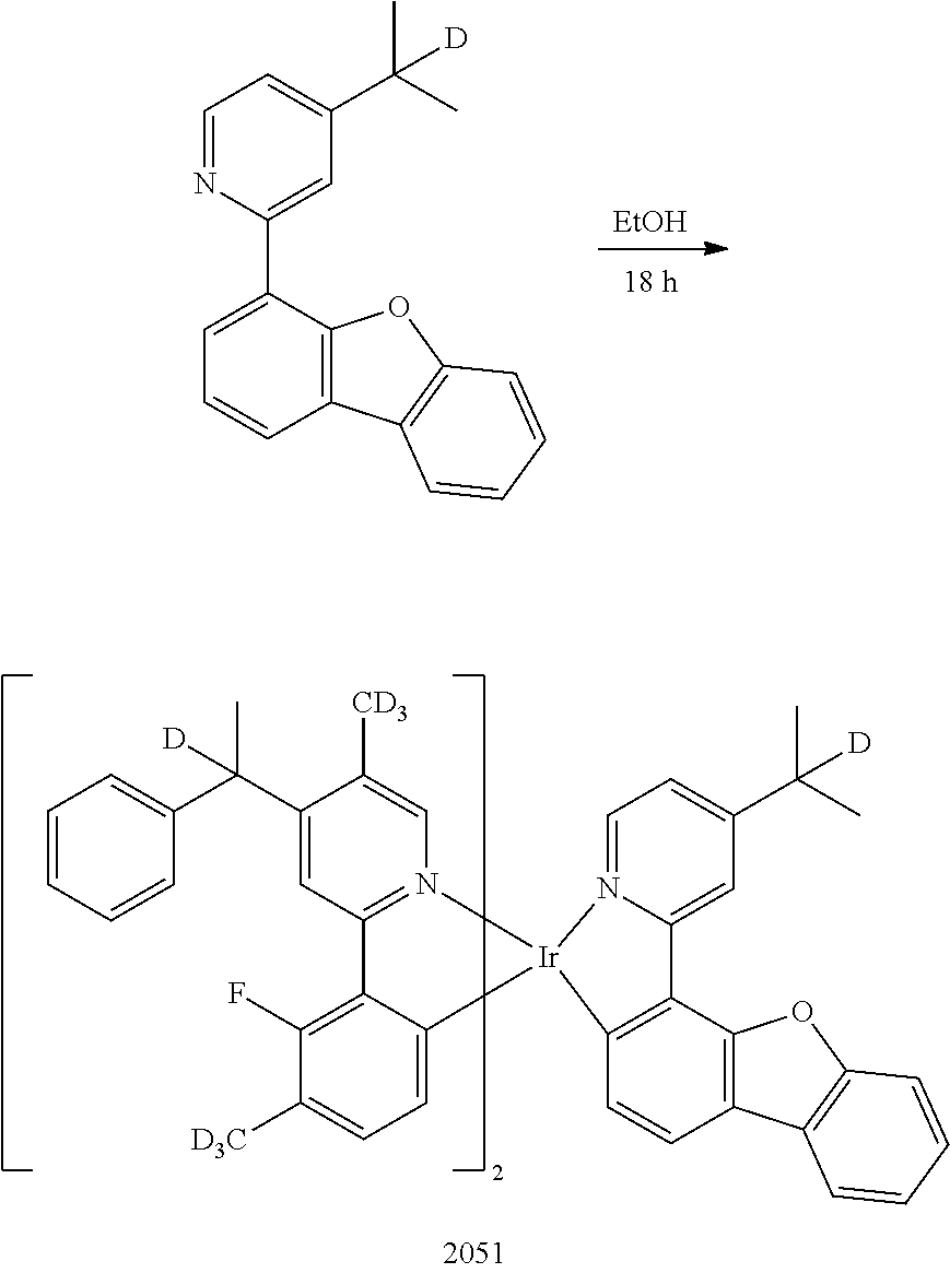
C1(C(C2=CC=CC=C2)([D])C)=CC2=N(C=C1[CD3])[Ir]1(C3=CC=C([D3C])C(F)=C23)N2=CC=C(C(C)([D])C)C=C2C2=C1C=CC1=C2OC2=C1C=CC=C2.[EtOH].C1=NC(C2=CC=CC3=C2OC2=C3C=CC=C2)=CC(C(C)([D])C)=C1
